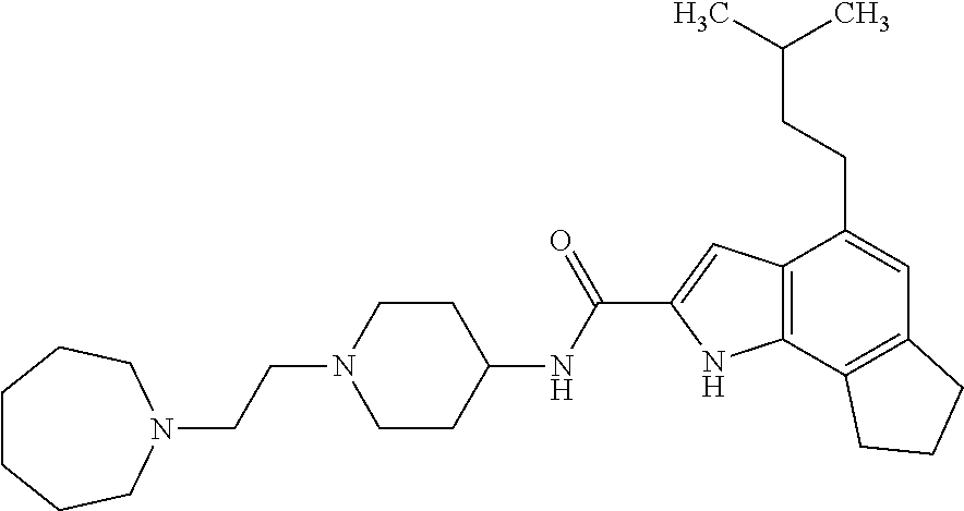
C1CCCN(CCN2CCC(NC(C3=CC4=C(N3)C3=C(C=C4CCC(C)C)CCC3)=O)CC2)CC1
